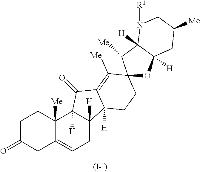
C1C(=O)CC2=CCC3([H])C([H])(C2([Me])C1)C(=O)C1=C([Me])C2(CCC31[H])OC1([H])CC([Me])CN([R1])C1([H])C2[Me]
